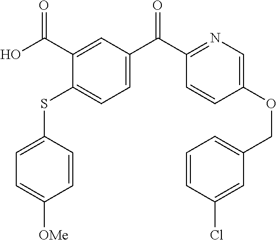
C1=C(SC2=CC=C(C(C3=NC=C(OCC4=CC=CC(Cl)=C4)C=C3)=O)C=C2C(O)=O)C=CC([OMe])=C1
